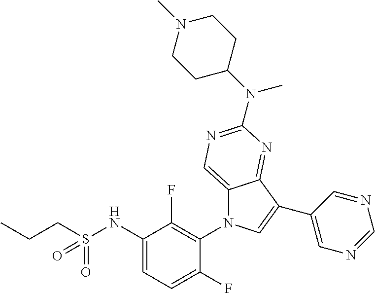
C12=CN=C(N(C3CCN(C)CC3)C)N=C1C(C1=CN=CN=C1)=CN2C1=C(F)C(NS(CCC)(=O)=O)=CC=C1F
